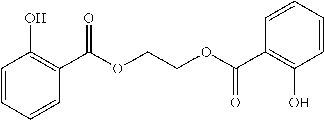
C1=CC=CC(C(OCCOC(C2=C(O)C=CC=C2)=O)=O)=C1O
